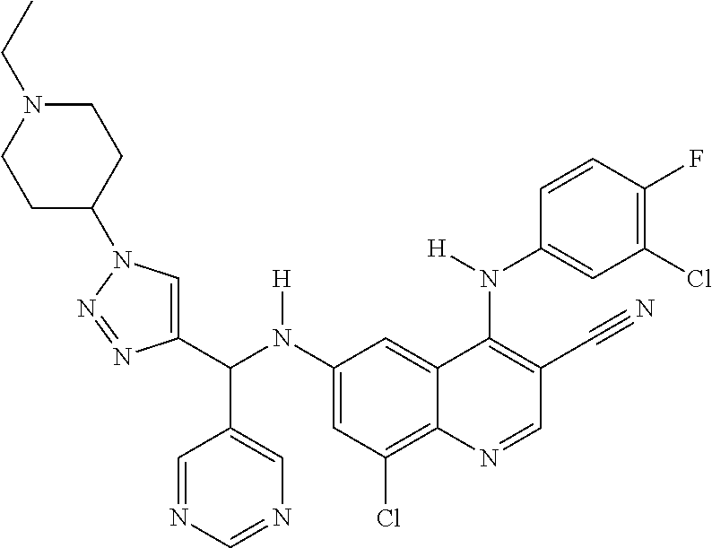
C1(N(C(C2=CN(C3CCN(CC)CC3)N=N2)C2=CN=CN=C2)[H])=CC(Cl)=C2C(=C1)C(N(C1=CC(Cl)=C(F)C=C1)[H])=C(C#N)C=N2
